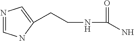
C(CNC(=O)N)C1=CN=CN1
